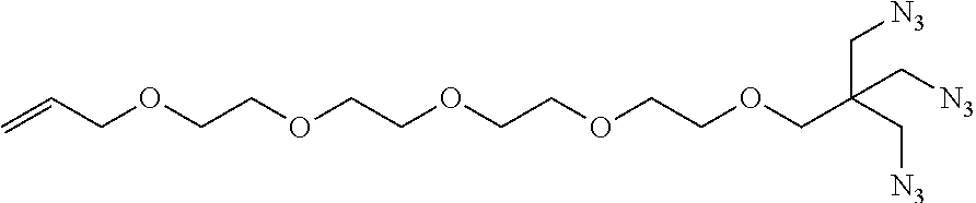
C=CCOCCOCCOCCOCCOCC(C[N3])(C[N3])C[N3]
